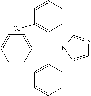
C1(C(C2=CC=CC=C2)(N2C=CN=C2)C2=CC=CC=C2)=C(Cl)C=CC=C1
